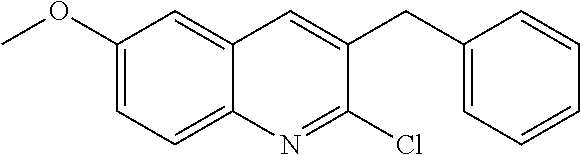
C1(OC)=CC=C2C(=C1)C=C(CC1=CC=CC=C1)C(Cl)=N2
